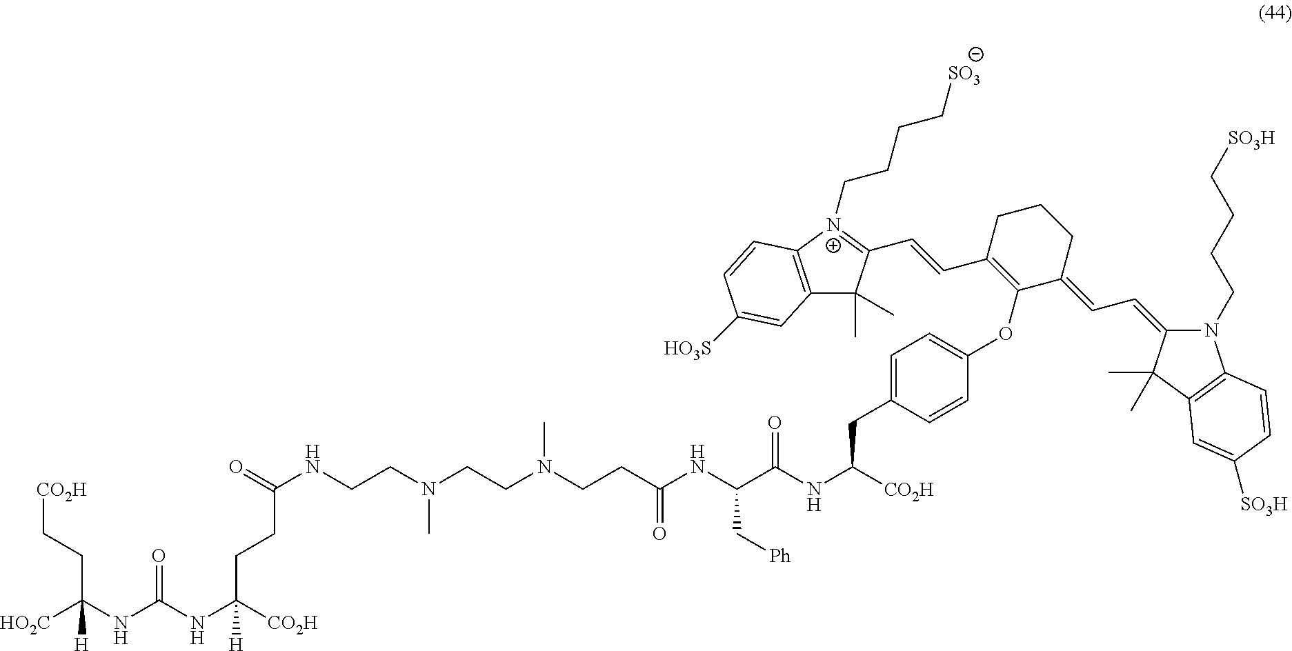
[CO2H]CCC(NC(NC([CO2H])(CCC(NCCN(CCN(CCC(NC(C[Ph])C(NC([CO2H])CC1=CC=C(OC2=C(C=CC3=[N+](CCCC[SO3])C4=C(C3(C)C)C=C([HO3S])C=C4)CCCC2=CC=C2N(CCCC[SO3H])C3=C(C2(C)C)C=C([SO3H])C=C3)C=C1)=O)=O)C)C)=O)[H])=O)([HO2C])[H]
